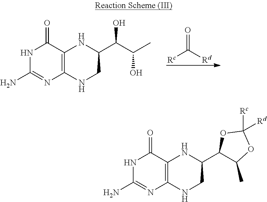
[Rc]C([Rd])=O.N1C(N)=NC2=C(C1=O)NC(C(C(O)C)O)CN2.N1C(N)=NC2=C(C1=O)NC(C1C(C)OC([Rc])([Rd])O1)CN2
